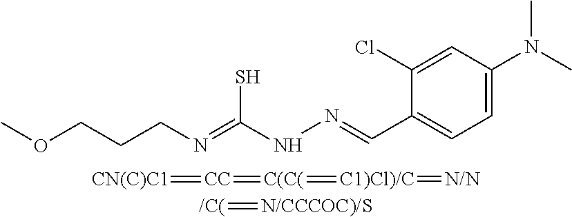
C1=C(N(C)C)C=C(Cl)C(C=NNC(=NCCCOC)S)=C1.[CN(C)C1]=[CC]=[C(C(]=[C1)Cl)/C]=[N/N].[/C(]=[N/CCCOC)/S]
